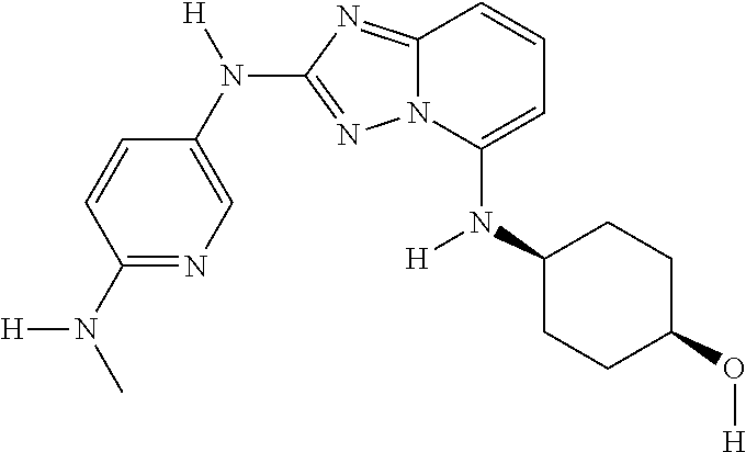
C1=CC(N(C)[H])=NC=C1N([H])C1=NN2C(=N1)C=CC=C2N(C1CCC(O[H])CC1)[H]
